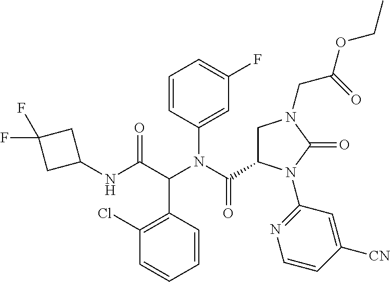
C1=CC(N(C(C2CN(CC(OCC)=O)C(=O)N2C2=NC=CC([CN])=C2)=O)C(C(NC2CC(F)(F)C2)=O)C2=C(Cl)C=CC=C2)=CC(F)=C1
